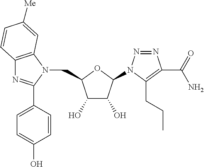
C(C1C(O)C(O)C(N2N=NC(C(N)=O)=C2CCC)O1)N1C2=C(N=C1C1=CC=C(O)C=C1)C=CC([Me])=C2
